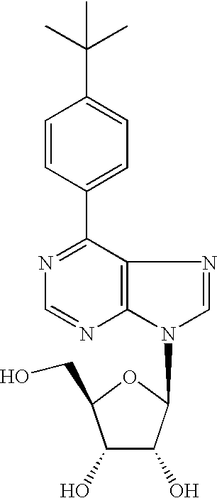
C1(C2=CC=C(C(C)(C)C)C=C2)=NC=NC2=C1N=CN2C1C(O)C(O)C(CO)O1
